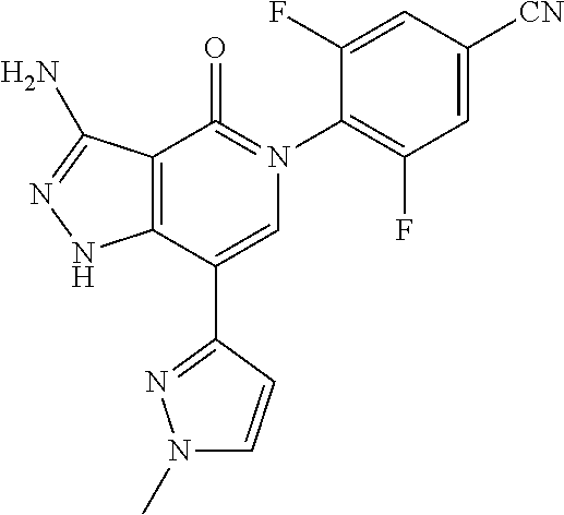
C1=C([CN])C=C(F)C(N2=C(=O)C3=C(C(C4=NN(C)C=C4)=C2)NN=C3N)=C1F
